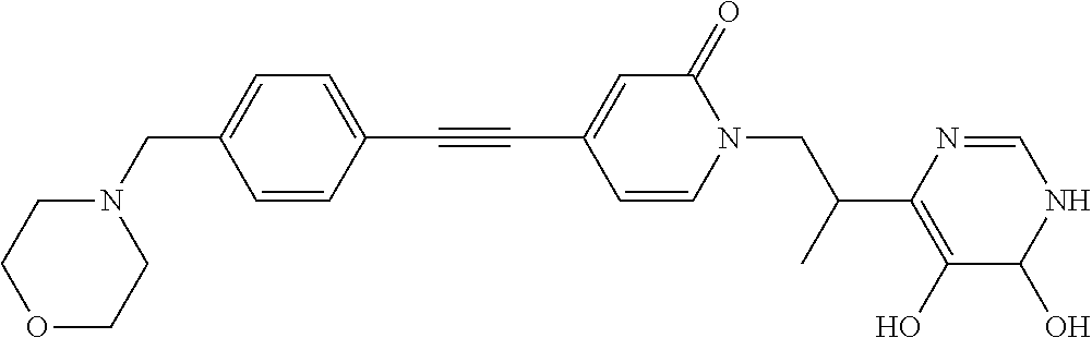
C1(C#CC2=CC=C(CN3CCOCC3)C=C2)=CC(=O)N(CC(C)C2=C(O)C(O)NC=N2)C=C1
